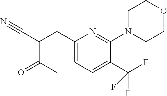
C1(CC(C#N)C(C)=O)=CC=C(C(F)(F)F)C(N2CCOCC2)=N1
